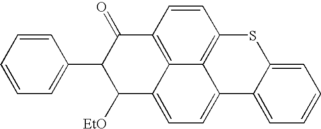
C1=CC=C(C2C([EtO])C3=CC=C4C5=C(C=CC(=C35)C2=O)SC2=CC=CC=C42)C=C1
